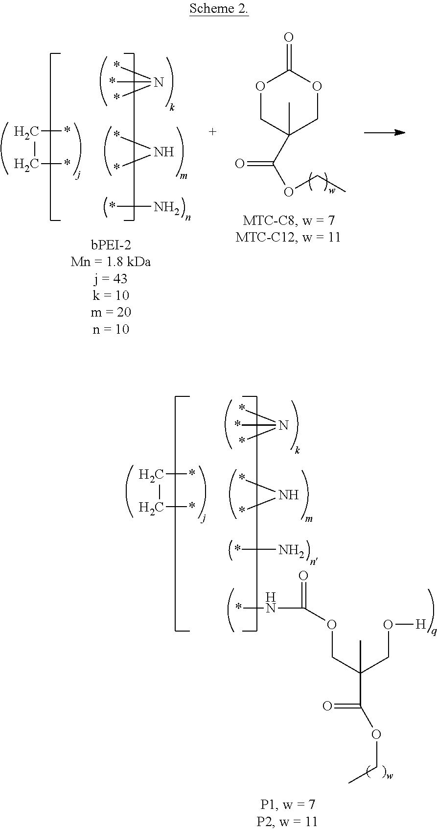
*N(*)*.*N*.N*.C(*)C*.O1CC(C)(C(=O)OCC)COC1=O.*NC(OCC(C)(CO[H])C(=O)OCC)=O.C(*)C*.*N(*)*.*N*.N*
